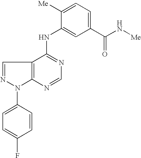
C12=C(C(NC3=CC(C(N[Me])=O)=CC=C3[Me])=NC=N1)C=NN2C1=CC=C(F)C=C1
